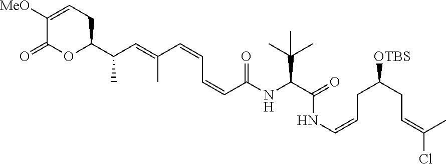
C1([MeO])=CCC(C(C=C(C=CC=CC(=O)NC(C(C)(C)C)C(=O)NC=CCC(CC=C(C)Cl)[OTBS])C)C)OC1=O
